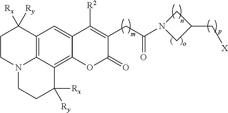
C12=C3C(=C4C(=C1)C([R2])=C(CC(N1CC(C[X])C1)=O)C(=O)O4)C([Rx])([Ry])CCN3CCC2([Ry])[Rx]
